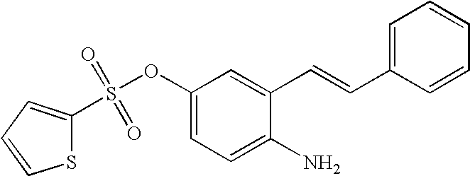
S1C(S(OC2=CC=C(N)C(C=CC3=CC=CC=C3)=C2)(=O)=O)=CC=C1
